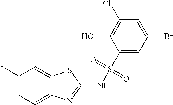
C1(Cl)=C(O)C(S(NC2=NC3=CC=C(F)C=C3S2)(=O)=O)=CC(Br)=C1
